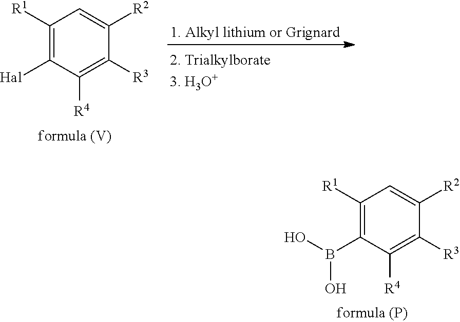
C1([R1])=C([Hal])C([R4])=C([R3])C([R2])=C1.C1([R1])=C(B(O)O)C([R4])=C([R3])C([R2])=C1
